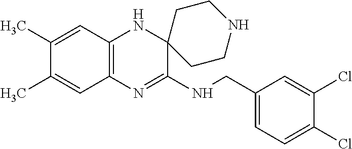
C12=C(N=C(NCC3=CC=C(Cl)C(Cl)=C3)C3(N1)CCNCC3)C=C(C)C(C)=C2
